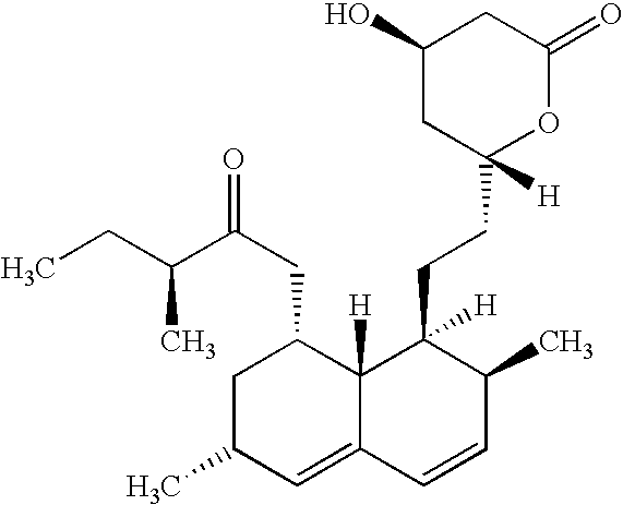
C1C(C)C=C2C([H])(C1CC(=O)C(CC)C)C(CCC1([H])OC(=O)CC(O)C1)([H])C(C)C=C2
